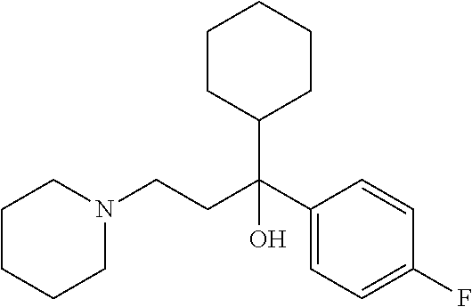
C1CCCN(CCC(C2=CC=C(F)C=C2)(C2CCCCC2)O)C1
